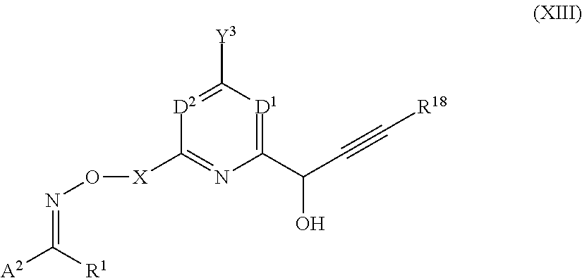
[D2]1=C([Y3])[D1]=C(C(C#C[R18])O)N=C1[X]ON=C([A2])[R1]
